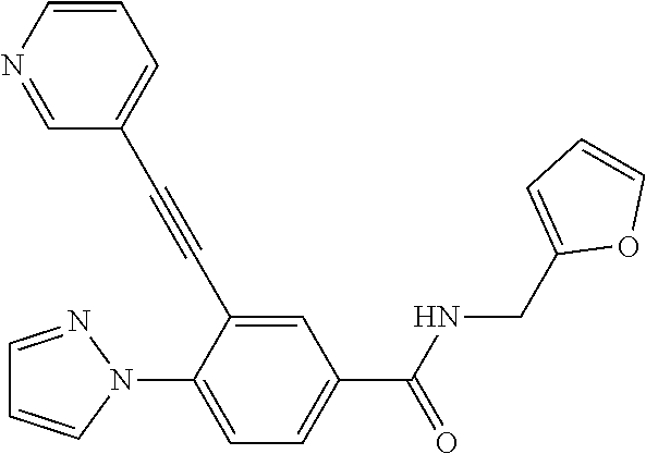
C1=NN(C2=CC=C(C(NCC3=CC=CO3)=O)C=C2C#CC2=CC=CN=C2)C=C1
